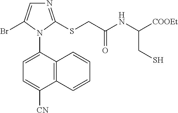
C12=C(C(N3C(Br)=CN=C3SCC(NC([COOEt])CS)=O)=CC=C1[CN])C=CC=C2
